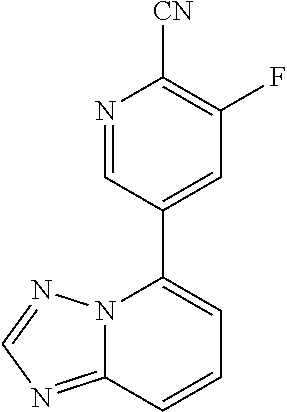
C12=NC=NN1C(C1=CC(F)=C([CN])N=C1)=CC=C2
